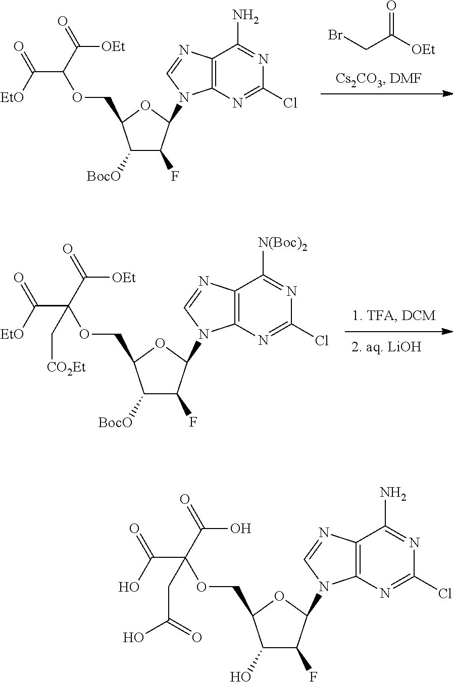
BrCC([OEt])=O.C1([BocO])C(F)C(N2C3=C(C(N)=NC(Cl)=N3)N=C2)OC1COC(C([EtO])=O)C(=O)[OEt].C1([BocO])C(F)C(N2C3=C(C([N(Boc)2])=NC(Cl)=N3)N=C2)OC1COC(C([EtO])=O)(C(=O)[OEt])C[CO2Et].C1(O)C(F)C(N2C3=C(C(N)=NC(Cl)=N3)N=C2)OC1COC(C(O)=O)(C(=O)O)CC(=O)O
